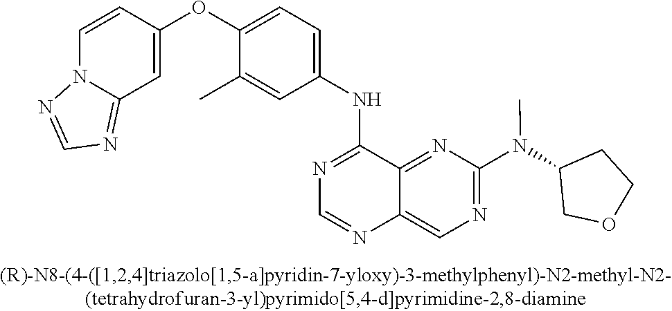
C1(OC2=CC=C(NC3=NC=NC4=CN=C(N(C5COCC5)C)N=C34)C=C2C)=CC2=NC=NN2C=C1
